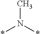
CN(*)*
